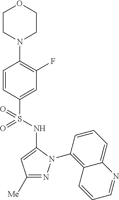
C1(N2CCOCC2)=C(F)C=C(S(=O)(=O)NC2=CC([Me])=NN2C2=C3C(=CC=C2)N=CC=C3)C=C1
